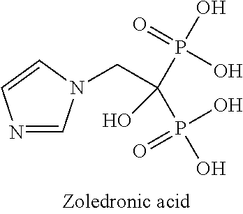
N1=CN(CC(O)(P(O)(=O)O)P(=O)(O)O)C=C1
